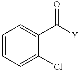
C1=CC=C(Cl)C(C([Y])=O)=C1
